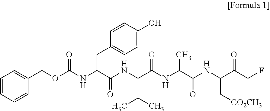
C1=CC=CC(COC(NC(C(NC(C(NC(C(NC(C(CF)=O)C[CO2CH3])=O)C)=O)C(C)C)=O)CC2=CC=C(O)C=C2)=O)=C1
